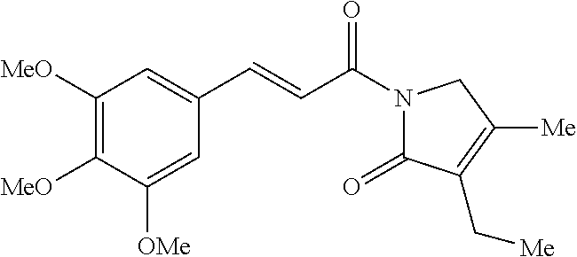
C1([MeO])=C([MeO])C([OMe])=CC(C=CC(N2C(=O)C(C[Me])=C([Me])C2)=O)=C1
